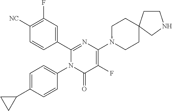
C1(C2=CC(F)=C([CN])C=C2)=NC(N2CCC3(CC2)CCNC3)=C(F)C(=O)N1C1=CC=C(C2CC2)C=C1
